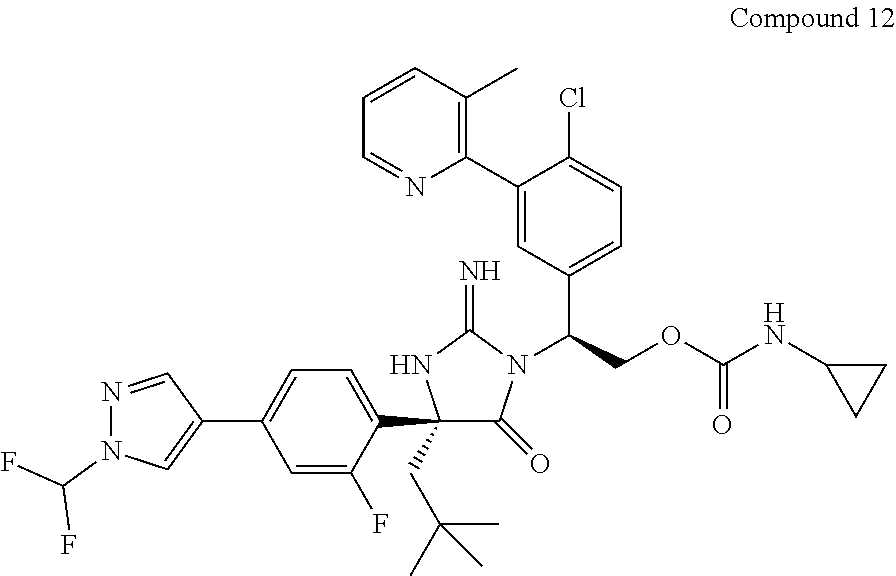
C1(C2=CC=C(C3=CN(C(F)F)N=C3)C=C2F)(CC(C)(C)C)C(=O)N(C(COC(NC2CC2)=O)C2=CC=C(Cl)C(C3=C(C)C=CC=N3)=C2)C(=N)N1
